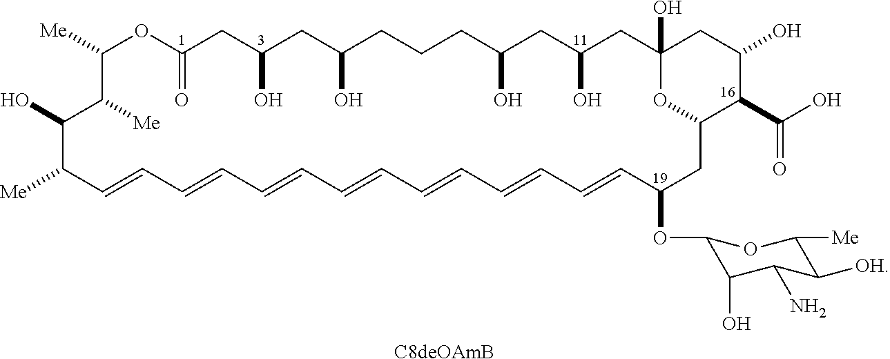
[Me]C1C=CC=CC=CC=CC=CC=CC=CC(OC2C(O)C(N)C([OH])C([Me])O2)CC2C(C(O)=O)C(O)CC(O)(CC(O)CC(O)CCCC(O)CC(O)CC(=O)OC([Me])C([Me])C1O)O2.[C8deOAmB]
